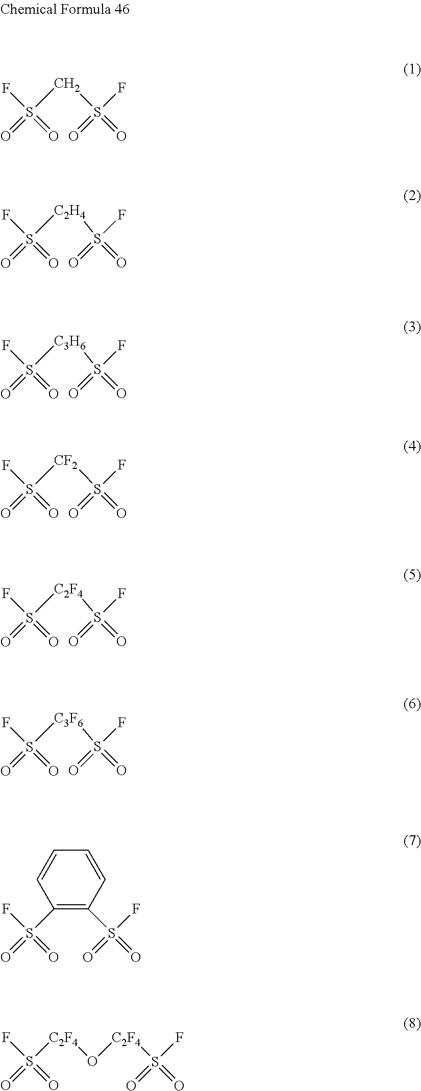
FS(=O)(=O)CS(F)(=O)=O.FS(=O)(=O)[C2H4]S(F)(=O)=O.FS(=O)(=O)[C3H6]S(F)(=O)=O.FS(=O)(=O)[CF2]S(F)(=O)=O.FS(=O)(=O)[C2F4]S(F)(=O)=O.FS(=O)(=O)[C3F6]S(F)(=O)=O.FS(=O)(=O)C1=C(S(F)(=O)=O)C=CC=C1.FS(=O)(=O)[C2F4]O[C2F4]S(F)(=O)=O
